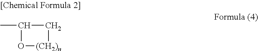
CC1C[(CH2)n]O1
